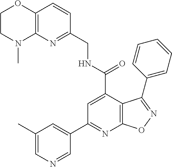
C12=C(N=C(CNC(=O)C3=CC(C4=CC(C)=CN=C4)=NC4=C3C(C3=CC=CC=C3)=NO4)C=C1)N(C)CCO2
